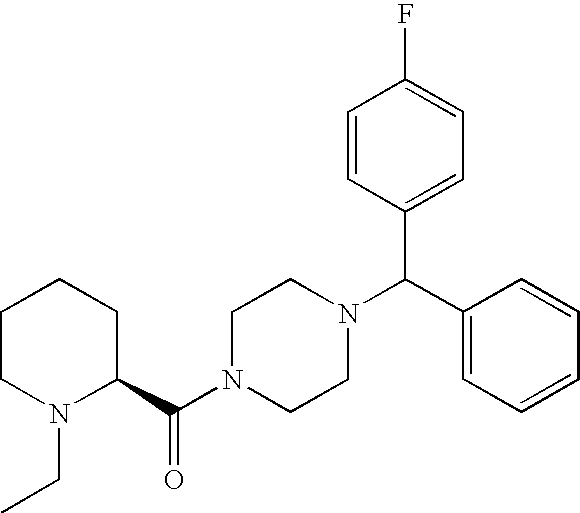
C1CN(CC)C(C(N2CCN(C(C3=CC=CC=C3)C3=CC=C(F)C=C3)CC2)=O)CC1
